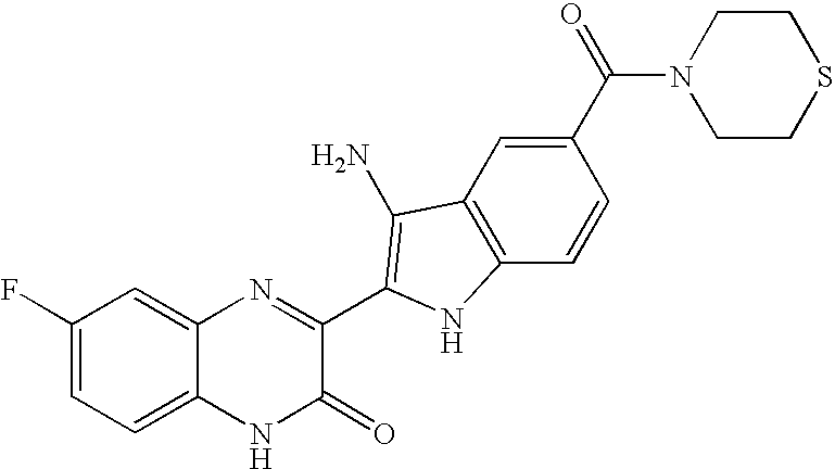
C1=C2C(=CC(F)=C1)N=C(C1=C(N)C3=C(C=CC(C(=O)N4CCSCC4)=C3)N1)C(=O)N2
